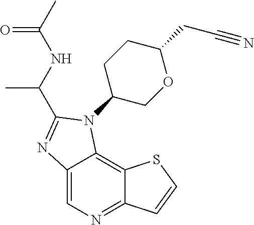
C12=CN=C3C(=C1N(C1COC(CC#N)CC1)C(C(NC(C)=O)C)=N2)SC=C3
